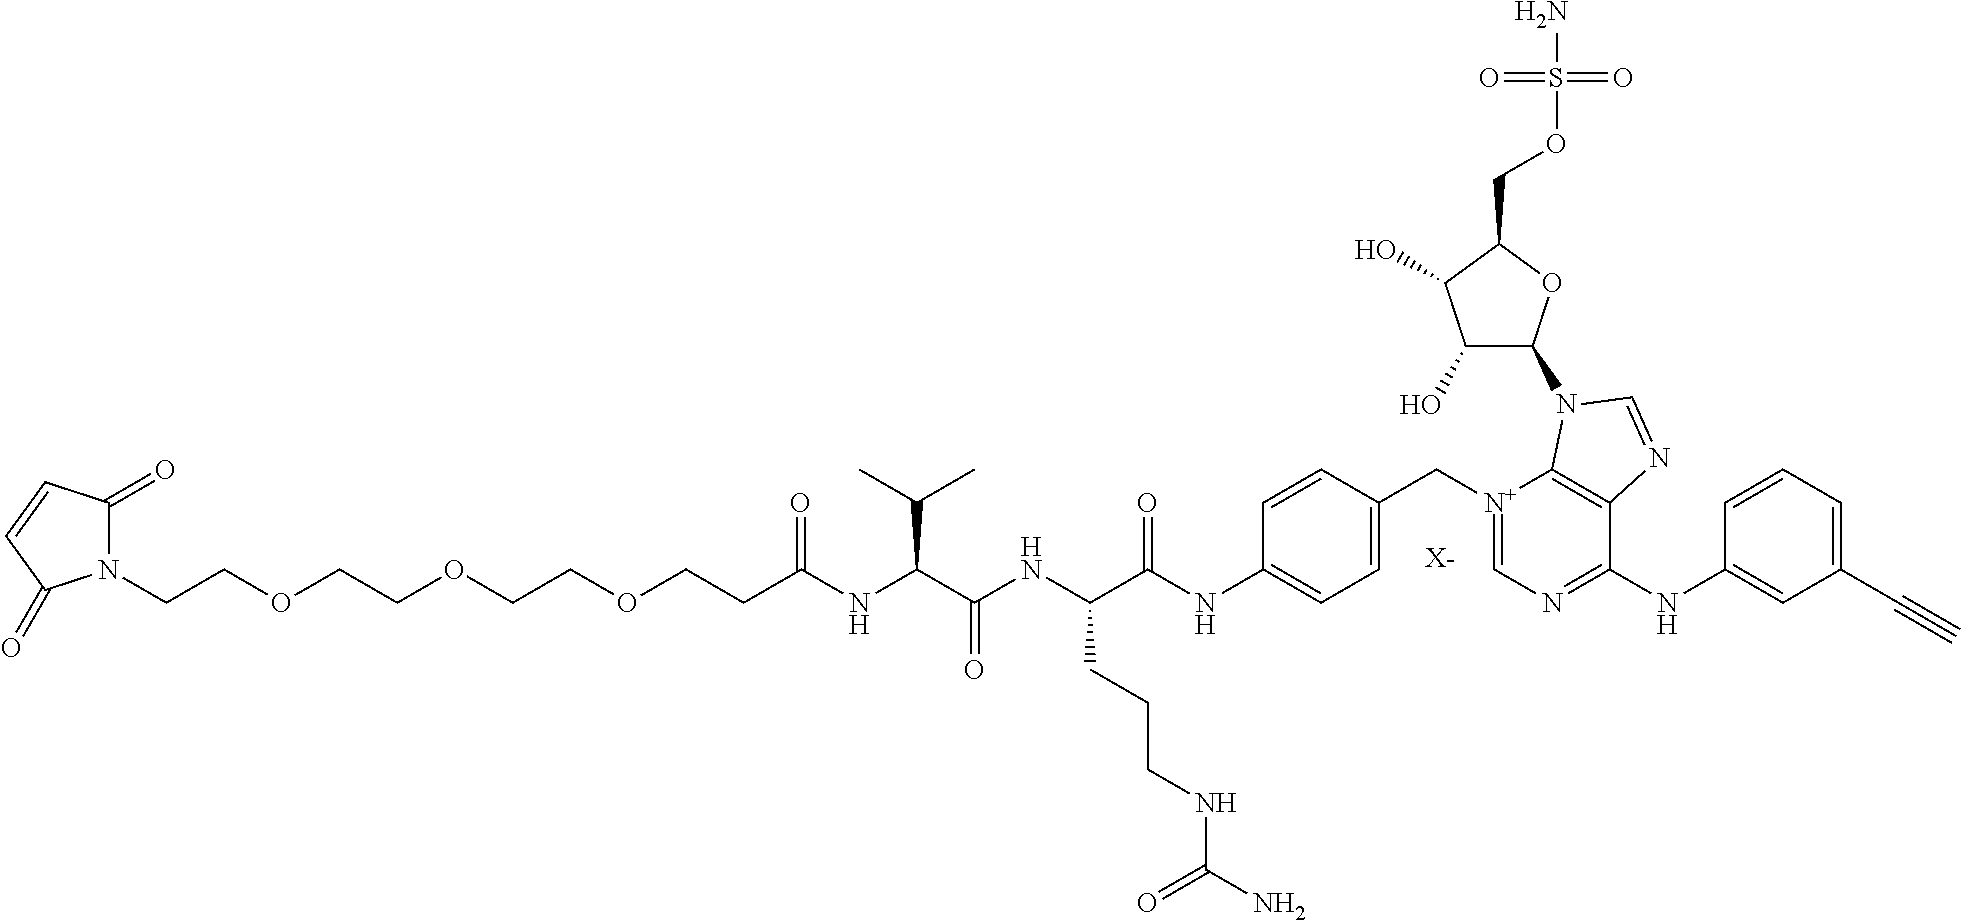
[X-].N1(CCOCCOCCOCCC(NC(C(NC(C(NC2=CC=C(C[N+]3=CN=C(NC4=CC(C#C)=CC=C4)C4=C3N(C3C(O)C(O)C(COS(N)(=O)=O)O3)C=N4)C=C2)=O)CCCNC(N)=O)=O)C(C)C)=O)C(=O)C=CC1=O
